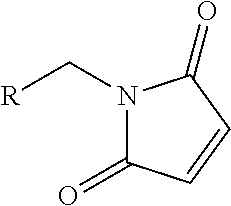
N1(C[R])C(=O)C=CC1=O
